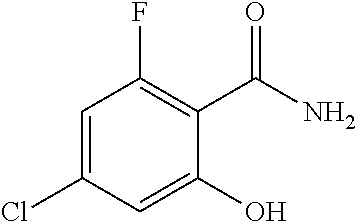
C1=C(O)C(C(N)=O)=C(F)C=C1Cl
